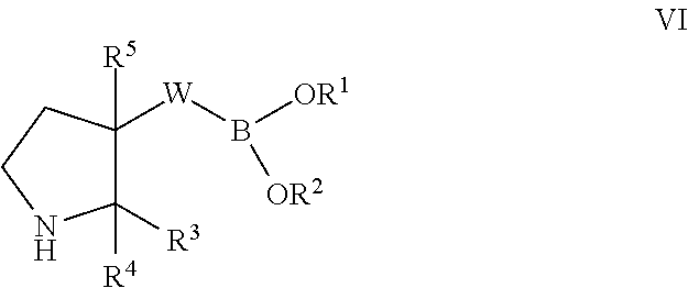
C1([R3])([R4])C([W]B([OR1])[OR2])([R5])CCN1
